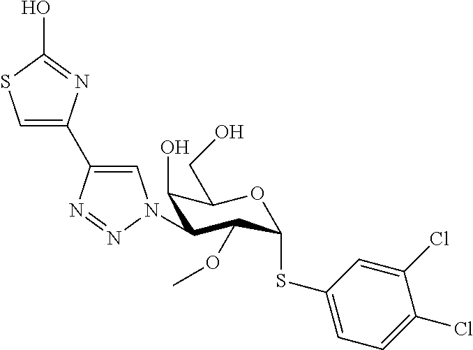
C1=C(C2=CN(C3C(O)C(CO)OC(SC4=CC=C(Cl)C(Cl)=C4)C3OC)N=N2)N=C(O)S1
